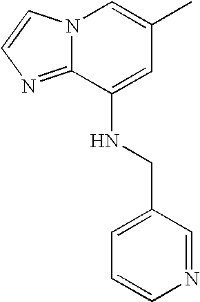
N12C(=NC=C1)C(NCC1=CC=CN=C1)=CC(C)=C2
